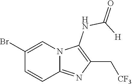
BrC1=CN2C(=NC(C[CF3])=C2NC(=O)[H])C=C1
